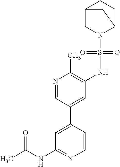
C1=C(C2=CC(NS(=O)(=O)N3C4CCC(C3)C4)=C(C)N=C2)C=CN=C1NC(C)=O
